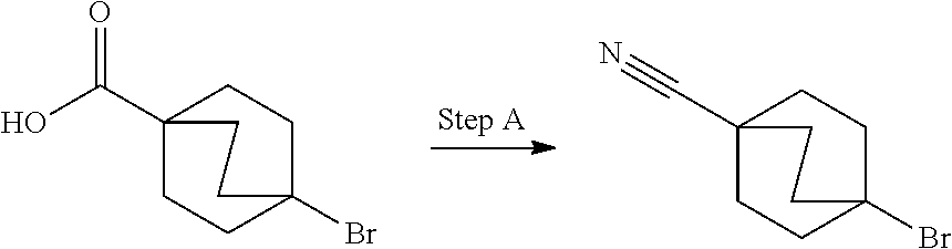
C12(C(O)=O)CCC(Br)(CC1)CC2.C12(C#N)CCC(Br)(CC1)CC2
